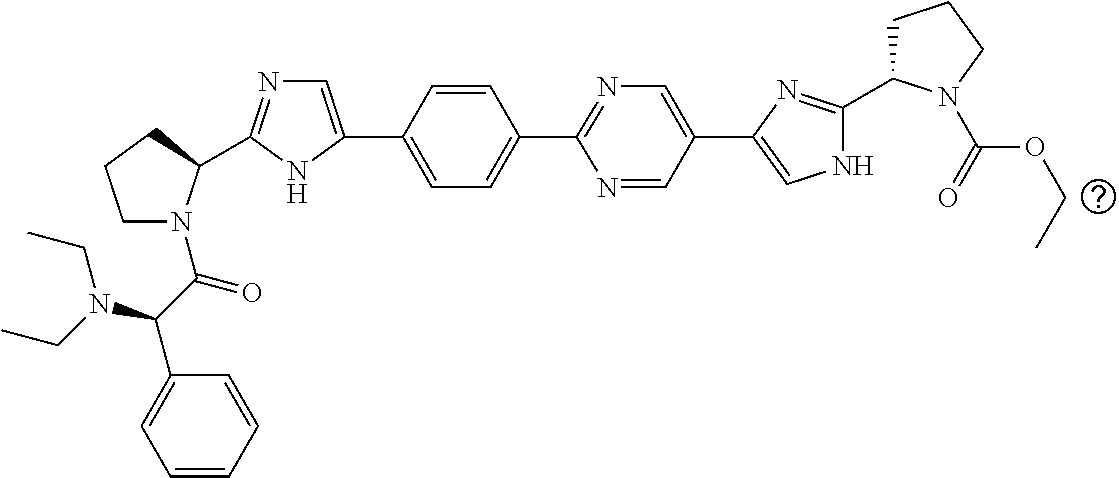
C1=CC(C2=CN=C(C3N(C(C(C4=CC=CC=C4)N(CC)CC)=O)CCC3)N2)=CC=C1C1=NC=C(C2=CNC(C3CCCN3C(OCC)=O)=N2)C=N1
